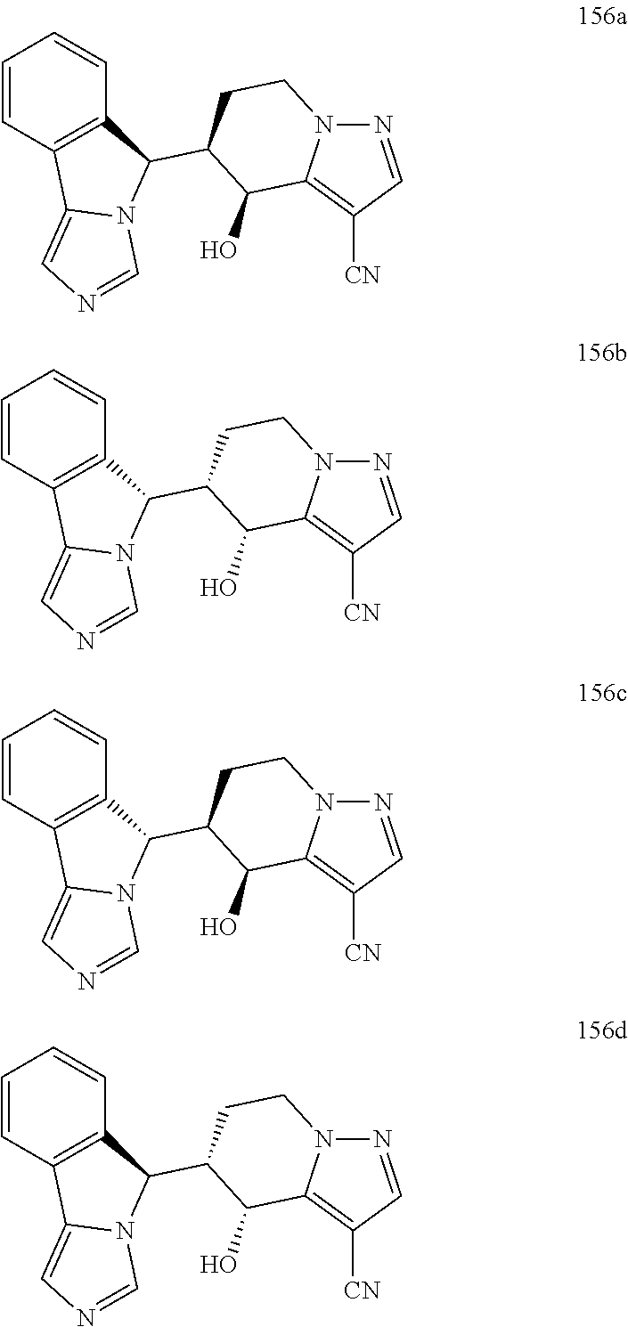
N1=CC([CN])=C2N1CCC(C1C3=C(C4=CN=CN14)C=CC=C3)C2O.N1=CC([CN])=C2N1CCC(C1C3=C(C4=CN=CN14)C=CC=C3)C2O.N1=CC([CN])=C2N1CCC(C1C3=C(C4=CN=CN14)C=CC=C3)C2O.N1=CC([CN])=C2N1CCC(C1C3=C(C4=CN=CN14)C=CC=C3)C2O
